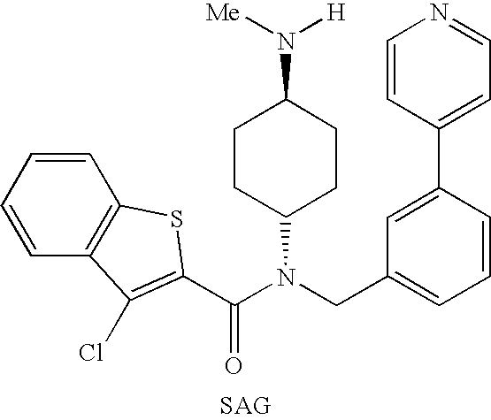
C1=CC=CC2=C1SC(C(N(C1CCC(N([H])[Me])CC1)CC1=CC=CC(C3=CC=NC=C3)=C1)=O)=C2Cl
